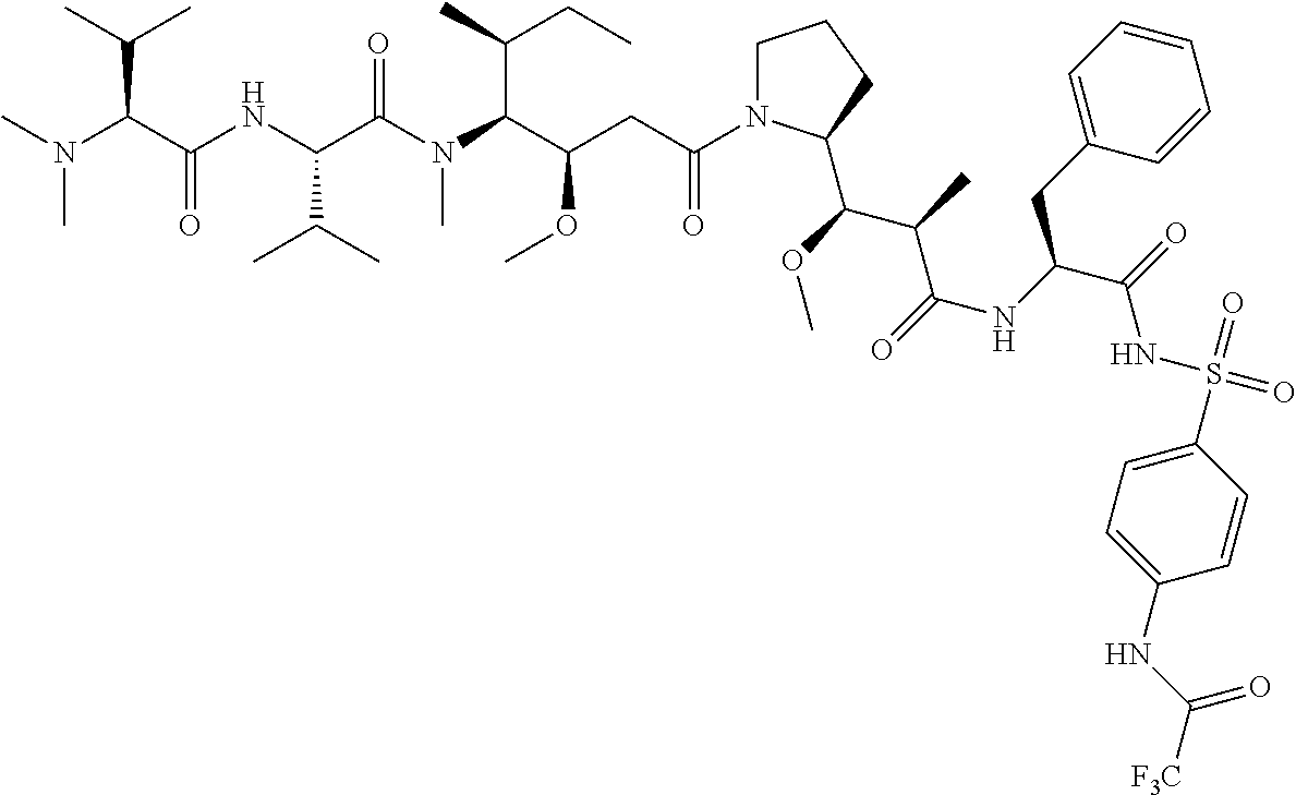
C1N(C(CC(C(N(C(C(NC(C(N(C)C)C(C)C)=O)C(C)C)=O)C)C(C)CC)OC)=O)C(C(OC)C(C)C(=O)NC(C(=O)NS(=O)(=O)C2=CC=C(NC([F3C])=O)C=C2)CC2=CC=CC=C2)CC1
